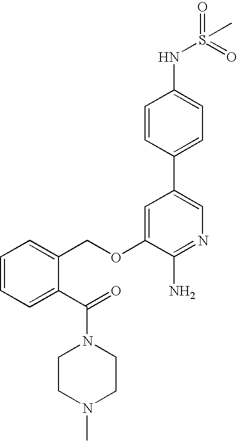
C1=CC(C2=CN=C(N)C(OCC3=CC=CC=C3C(=O)N3CCN(C)CC3)=C2)=CC=C1NS(=O)(=O)C
